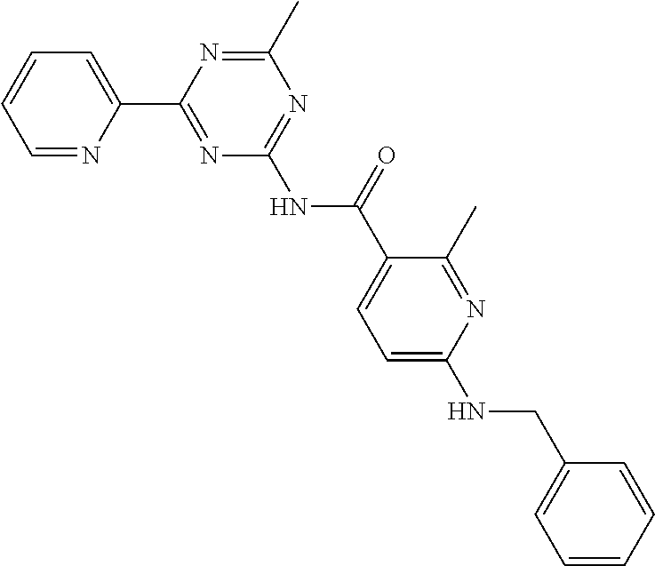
C1=NC(C2=NC(NC(=O)C3=CC=C(NCC4=CC=CC=C4)N=C3C)=NC(C)=N2)=CC=C1
